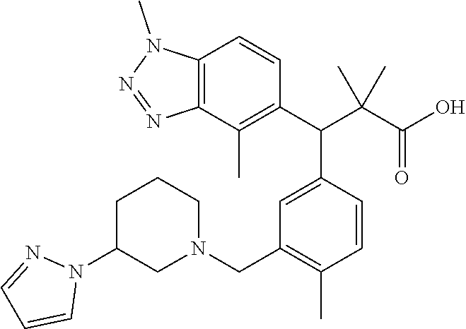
C12=C(C(C)=C(C(C(C(O)=O)(C)C)C3=CC(CN4CCCC(N5N=CC=C5)C4)=C(C)C=C3)C=C1)N=NN2C
